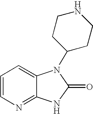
C1=CN=C2C(=C1)N(C1CCNCC1)C(=O)N2
